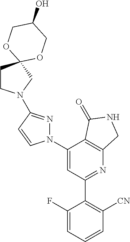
C1(C2=C([CN])C=CC=C2F)=NC2=C(C(N3N=C(N4CCC5(C4)OCC(O)CO5)C=C3)=C1)C(=O)NC2
